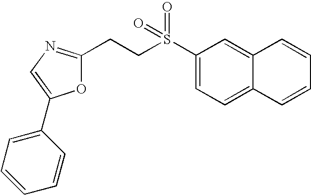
O1C(CCS(C2=CC=C3C(=C2)C=CC=C3)(=O)=O)=NC=C1C1=CC=CC=C1
